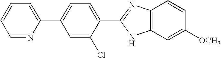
C1=NC(C2=CC=C(C3=NC4=C(C=C([OCH3])C=C4)N3)C(Cl)=C2)=CC=C1
